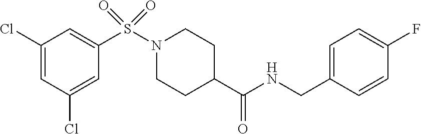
C1(Cl)=CC(Cl)=CC(S(N2CCC(C(NCC3=CC=C(F)C=C3)=O)CC2)(=O)=O)=C1
